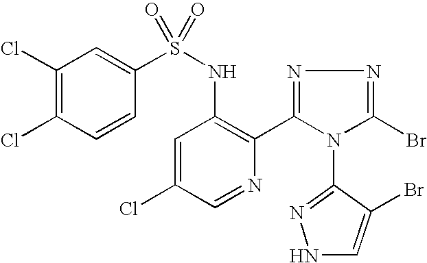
C1(Cl)=C(Cl)C=CC(S(NC2=C(C3=NN=C(Br)N3C3=NNC=C3Br)N=CC(Cl)=C2)(=O)=O)=C1
